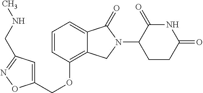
O(C1=C2C(=CC=C1)C(=O)N(C1C(=O)NC(=O)CC1)C2)CC1=CC(CNC)=NO1
